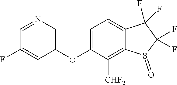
C1(F)=CC(OC2=CC=C3C(=C2[CHF2])S(=O)C(F)(F)C3(F)F)=CN=C1
